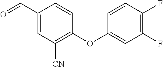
C1(C=O)=CC([CN])=C(OC2=CC(F)=C(F)C=C2)C=C1
